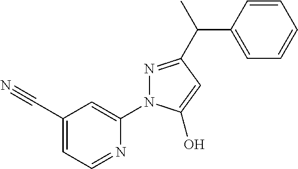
C1(C#N)=CC=NC(N2N=C(C(C3=CC=CC=C3)C)C=C2O)=C1
